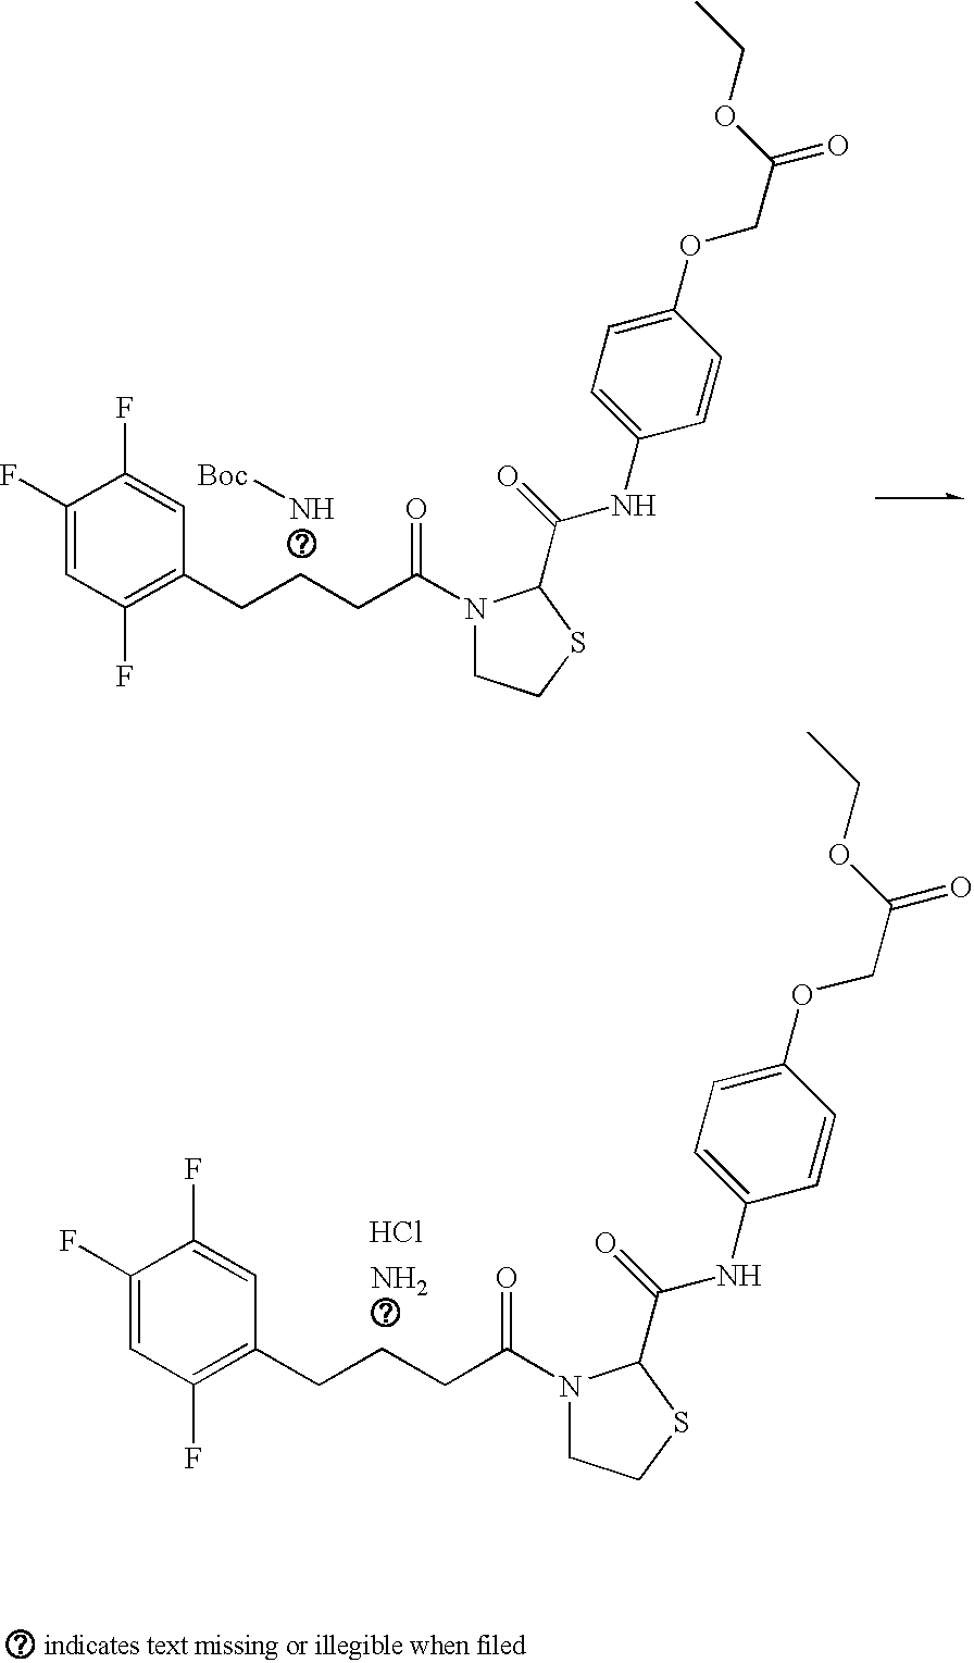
C1(F)=CC(F)=C(CCCC(N2CCSC2C(=O)NC2=CC=C(OCC(=O)OCC)C=C2)=O)C=C1F.N[Boc].C1(F)=CC(F)=C(CCCC(N2CCSC2C(=O)NC2=CC=C(OCC(=O)OCC)C=C2)=O)C=C1F.N.Cl
